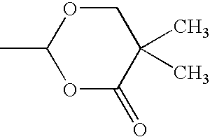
CC1OC(=O)C(C)(C)CO1
